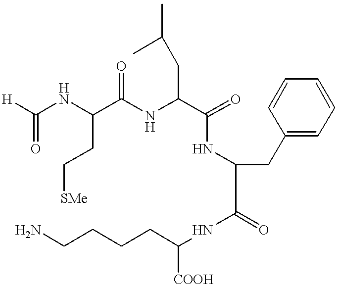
[H]C(NC(C(NC(C(=O)NC(C(NC([COOH])CCCCN)=O)CC1=CC=CC=C1)CC(C)C)=O)CC[SMe])=O
